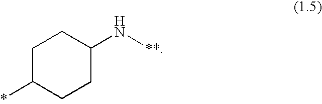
C1C(*)CCC(N[**])C1
